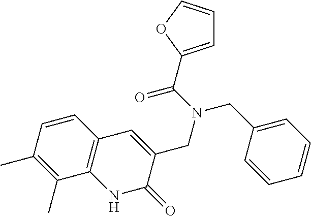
C12=C(C=CC(C)=C1C)C=C(CN(CC1=CC=CC=C1)C(=O)C1=CC=CO1)C(=O)N2
